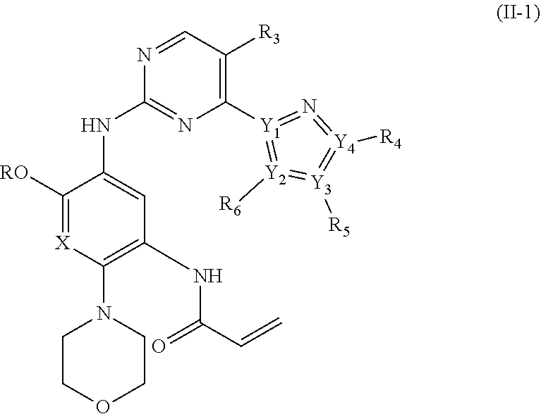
C1([RO])=[X]C(N2CCOCC2)=C(NC(=O)C=C)C=C1NC1=NC([Y1]2=[Y2]([R6])=[Y3]([R5])=[Y4]([R4])=N=2)=C([R3])C=N1
